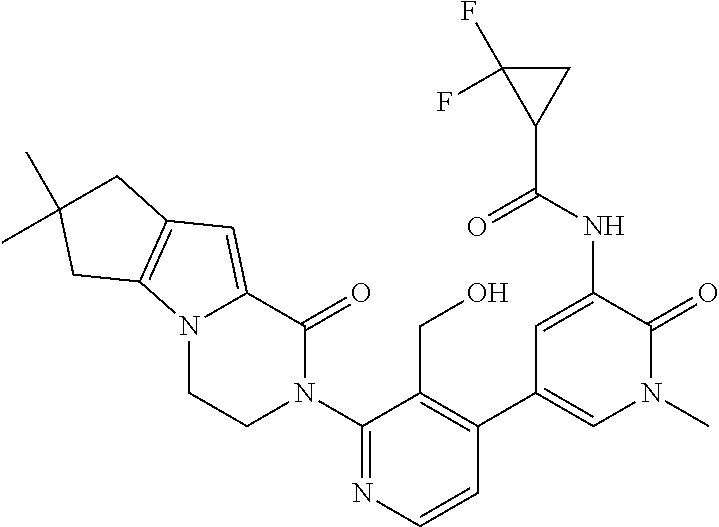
N12CCN(C3=NC=CC(C4=CN(C)C(=O)C(NC(C5CC5(F)F)=O)=C4)=C3CO)C(=O)C1=CC1=C2CC(C)(C)C1
